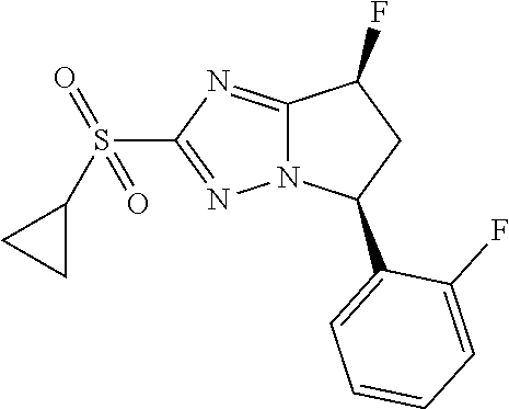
C12=NC(S(C3CC3)(=O)=O)=NN1C(C1=CC=CC=C1F)CC2F
